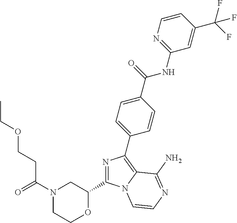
N1(C(=O)CCOCC)CCOC(C2=NC(C3=CC=C(C(=O)NC4=NC=CC(C(F)(F)F)=C4)C=C3)=C3N2C=CN=C3N)C1
